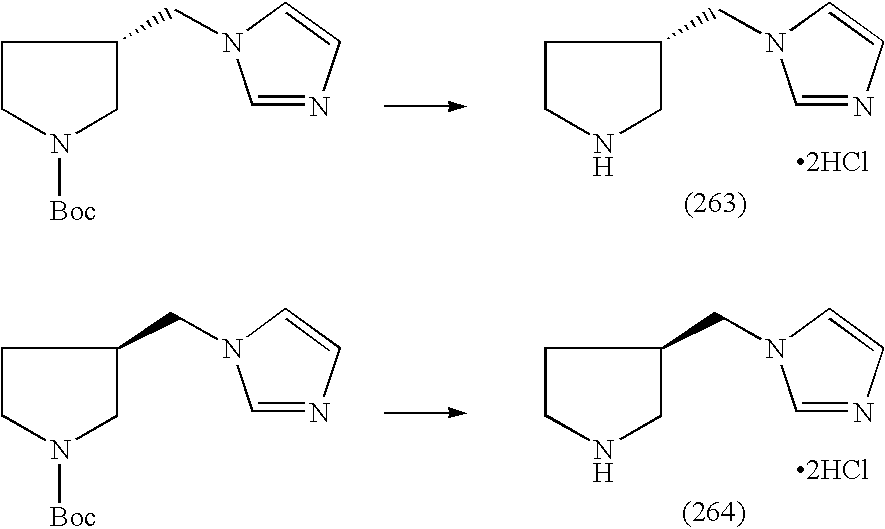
C1CN([Boc])CC1CN1C=NC=C1.C1CNCC1CN1C=NC=C1.[2HCl].C1CN([Boc])CC1CN1C=NC=C1.C1CNCC1CN1C=NC=C1.[2HCl]
